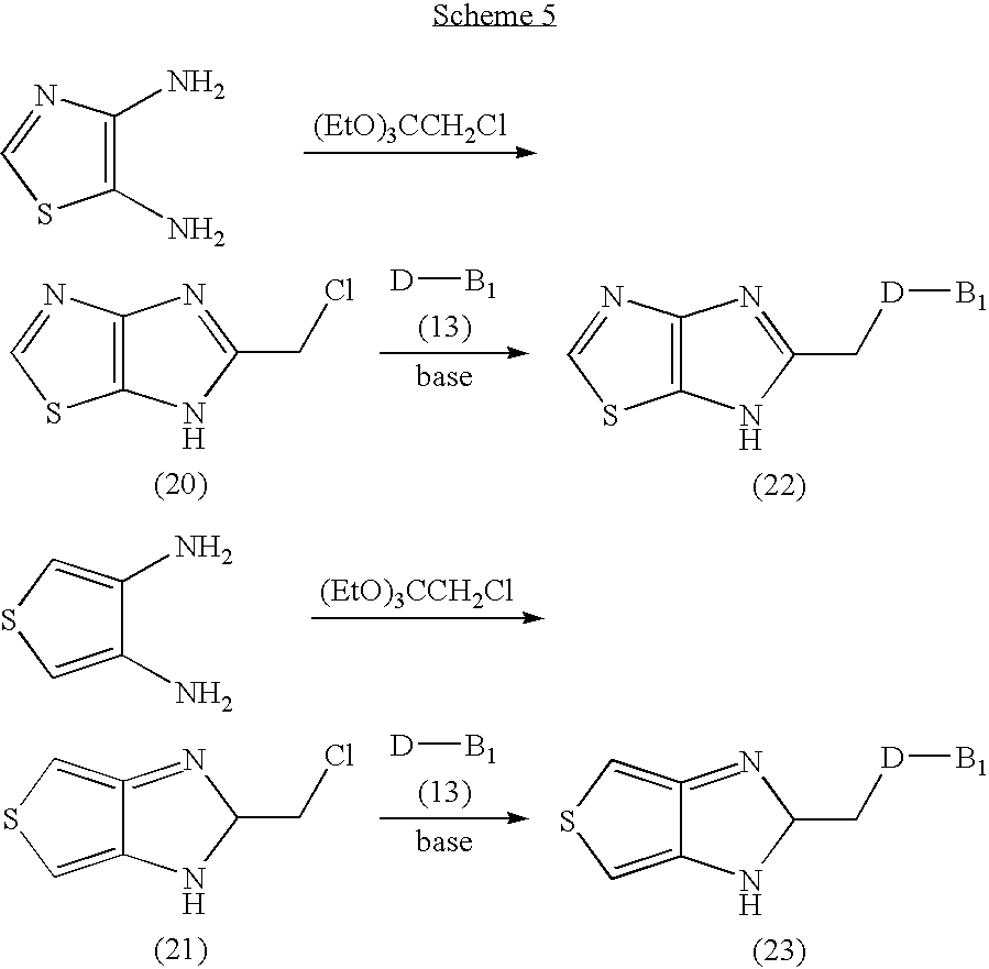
[(EtO)3CCH2Cl].C1(N)=C(N)N=CS1.[D][B1].C12=C(N=C(C[D][B1])N1)N=CS2.C12=C(N=C(CCl)N1)N=CS2.[(EtO)3CCH2Cl].C1(N)=CSC=C1N.[D][B1].C12=CSC=C1=NC(C[D][B1])N2.C12=CSC=C1=NC(CCl)N2
